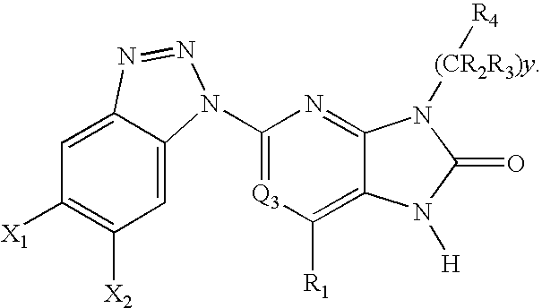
C1([X2])=C([X1])C=C2C(=C1)N(C1=[Q3]C([R1])=C3C(=N1)N([(CR2R3)y][R4])C(=O)N3[H])N=N2
